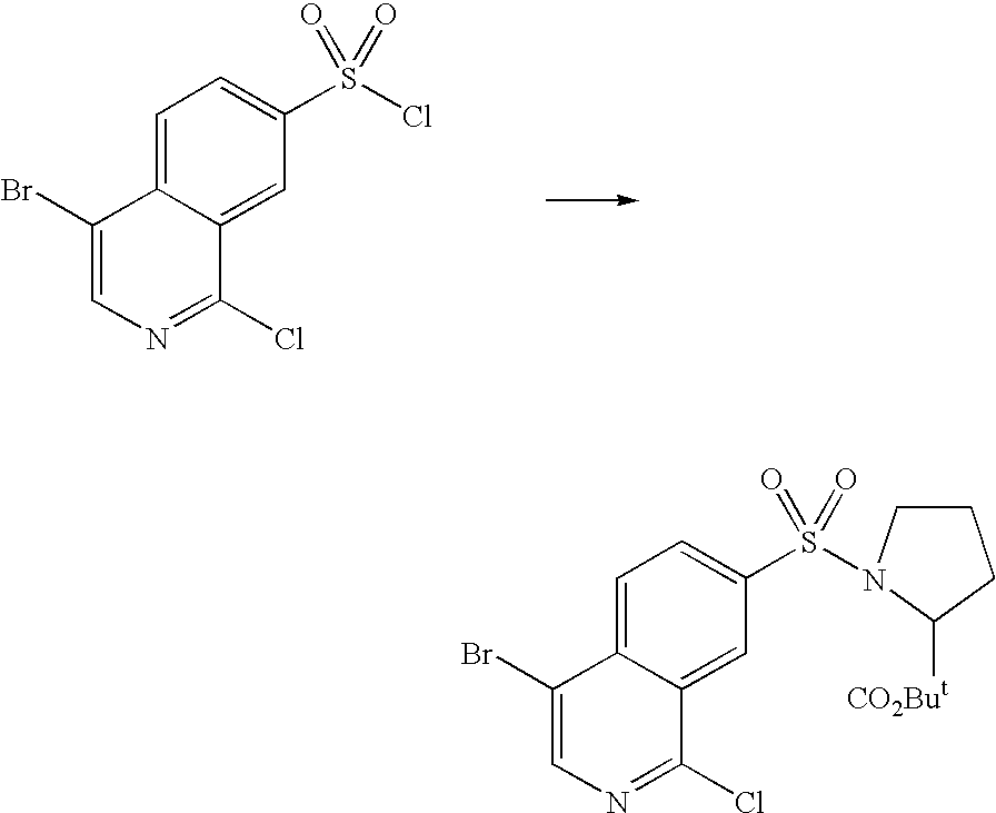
C1=C2C(=CC(S(Cl)(=O)=O)=C1)C(Cl)=NC=C2Br.C1=C2C(=CC(S(=O)(=O)N3CCCC3[CO2But])=C1)C(Cl)=NC=C2Br
